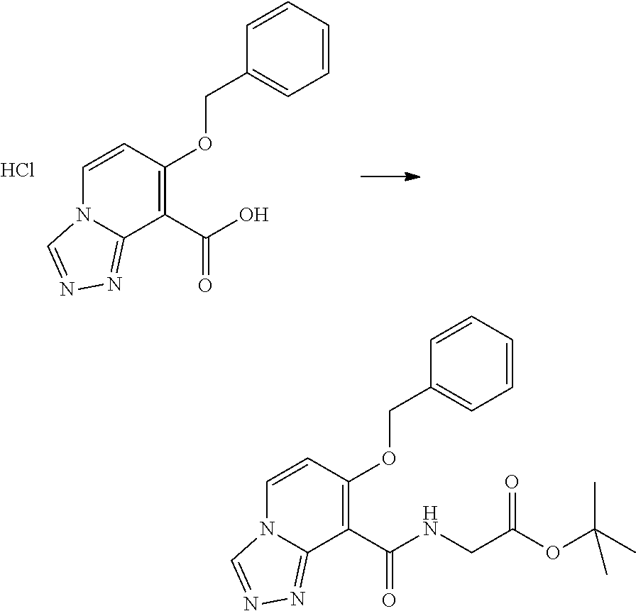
N12C=CC(OCC3=CC=CC=C3)=C(C(NCC(OC(C)(C)C)=O)=O)C1=NN=C2.N12C=CC(OCC3=CC=CC=C3)=C(C(O)=O)C1=NN=C2.Cl
